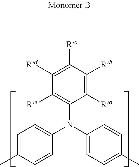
C1=C(C)C=CC(N(C2=C([Re])C([Rd])=C([Rc])C([Rb])=C2[Ra])C2=CC=C(C)C=C2)=C1
